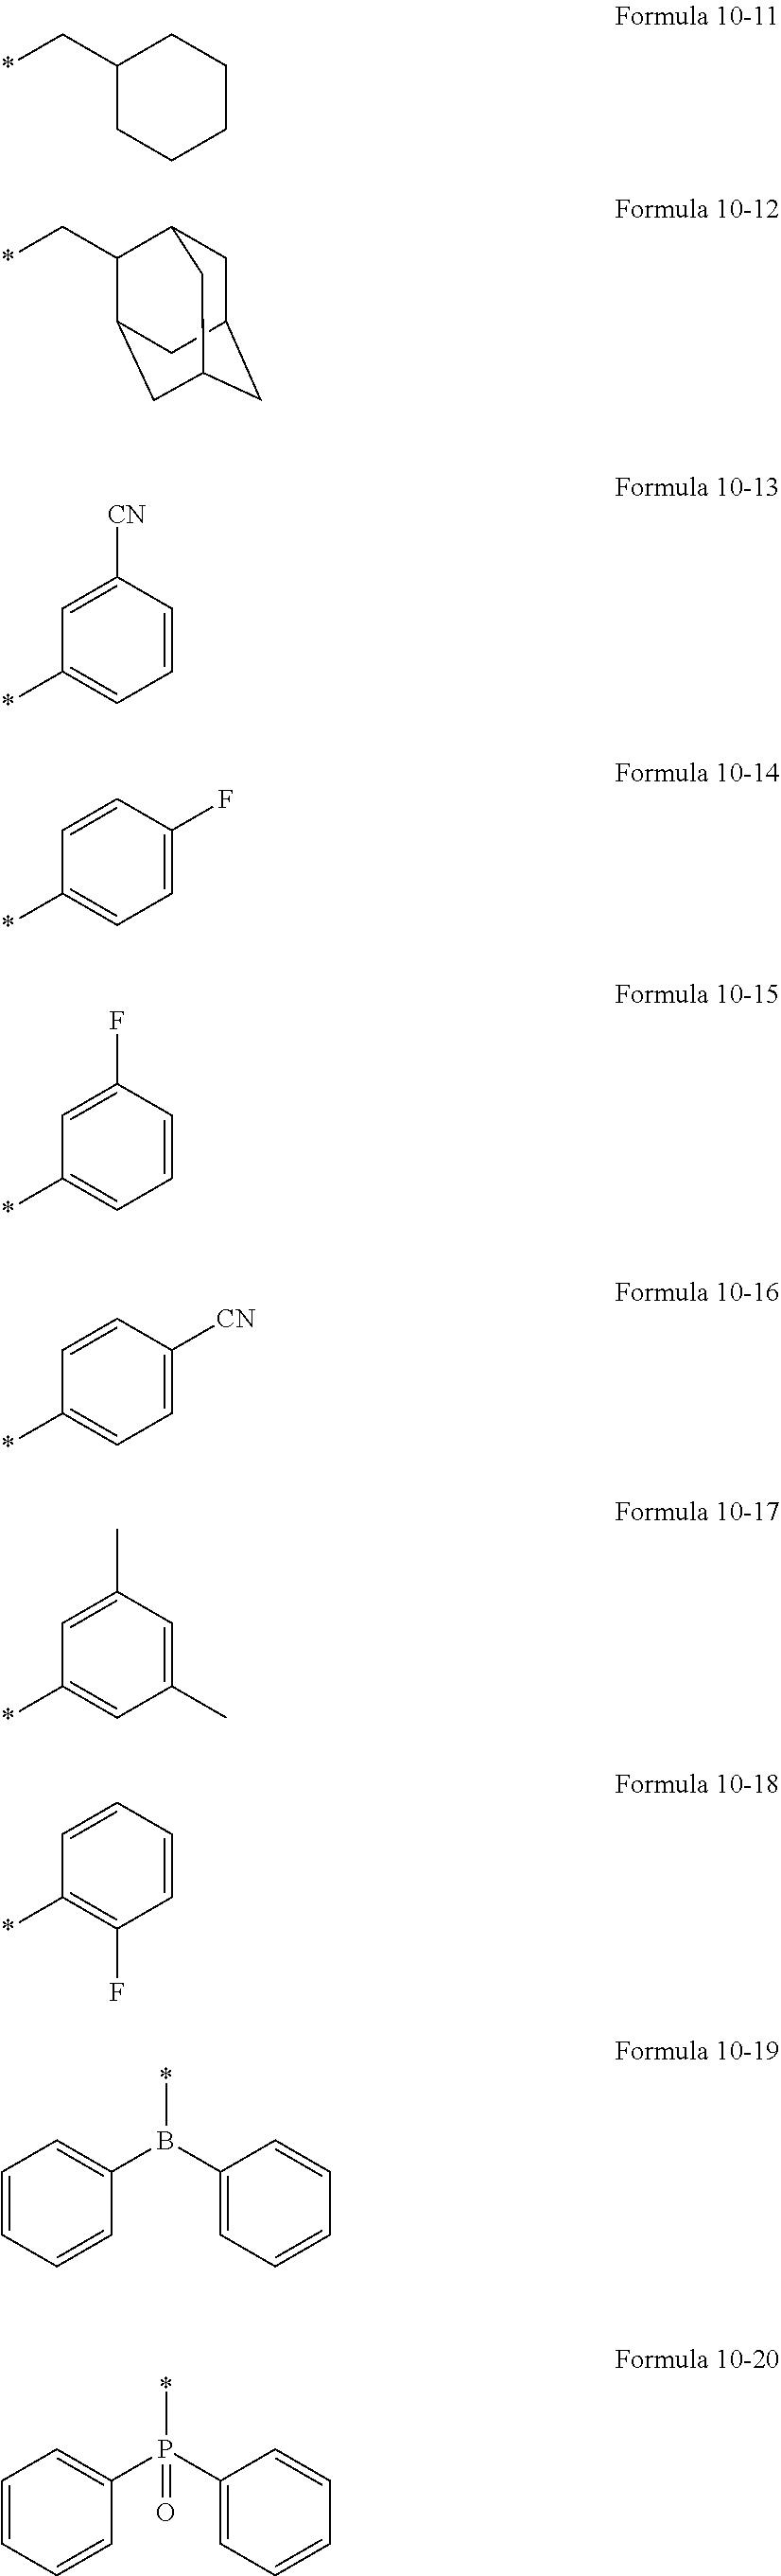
C1(C*)CCCCC1.C1C2CC3CC(C(C*)C1C3)C2.C1=C([CN])C=CC=C1*.C1=CC(F)=CC=C1*.C1=C(F)C=CC=C1*.C1=CC([CN])=CC=C1*.C1=C(C)C=C(C)C=C1*.C1=CC=CC(F)=C1*.*B(C1=CC=CC=C1)C1=CC=CC=C1.*P(C1=CC=CC=C1)(C1=CC=CC=C1)=O
